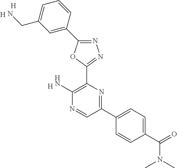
[H].C1(N)=C(C2=NN=C(C3=CC(CN)=CC=C3)O2)N=C(C2=CC=C(C(N(C)C)=O)C=C2)C=N1.[H].[H]
